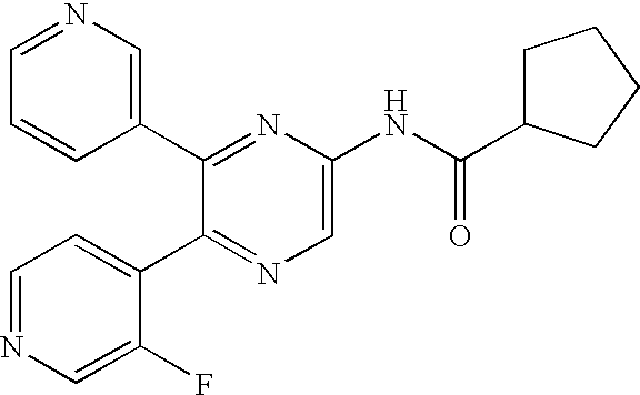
C1(C2=NC(NC(C3CCCC3)=O)=CN=C2C2=CC=NC=C2F)=CN=CC=C1
